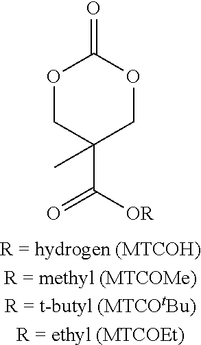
O1CC(C)(C([OR])=O)COC1=O.[R = hydrogen (MTCOH)R = methyl (MTCOMe)R = t-butyl (MTCOtBu)R = ethyl (MTCOEt)]
